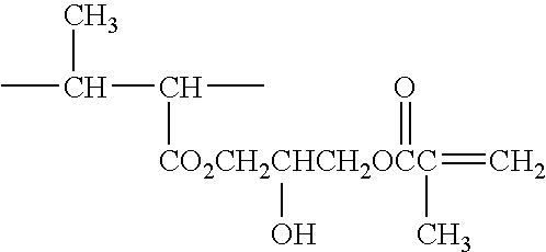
CC(C)C(C)[CO2CH2CHCH2OCC](=O)(=C)(C)O
